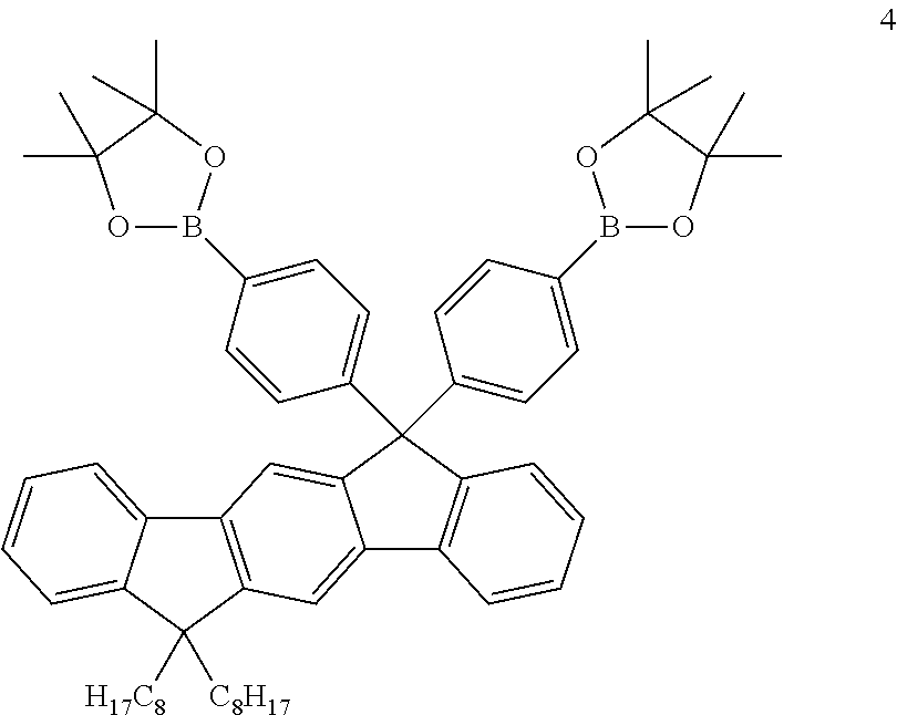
C12=C(C([H17C8])([C8H17])C3=CC=CC=C13)C=C1C(=C2)C(C2=CC=C(B3OC(C)(C)C(C)(C)O3)C=C2)(C2=CC=C(B3OC(C)(C)C(C)(C)O3)C=C2)C2=C1C=CC=C2
